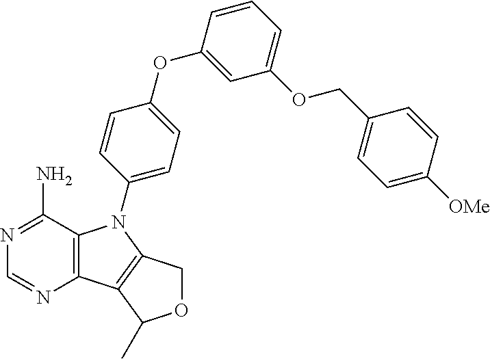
C12=C(C(N)=NC=N1)N(C1=CC=C(OC3=CC(OCC4=CC=C([OMe])C=C4)=CC=C3)C=C1)C1=C2C(C)OC1
